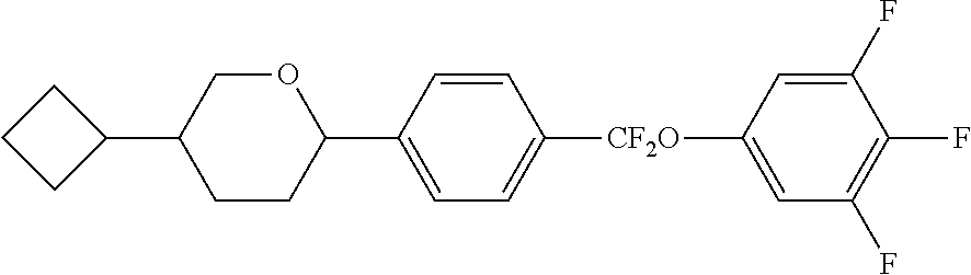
C1(F)=CC([CF2O]C2=CC=C(C3OCC(C4CCC4)CC3)C=C2)=CC(F)=C1F
